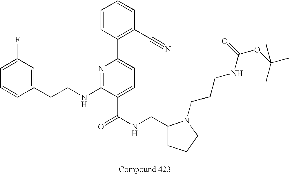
C1=CC(CCNC2=NC(C3=C(C#N)C=CC=C3)=CC=C2C(NCC2CCCN2CCCNC(OC(C)(C)C)=O)=O)=CC(F)=C1
